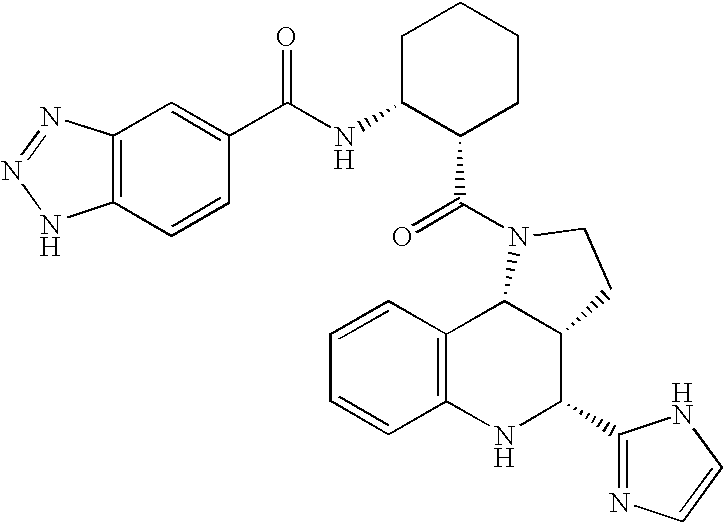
C12=C(NC(C3=NC=CN3)C3C1N(C(=O)C1CCCCC1NC(=O)C1=CC4=C(C=C1)NN=N4)CC3)C=CC=C2
